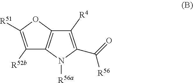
C1([R52b])=C([R51])OC2=C1N([R56a])C(C([R56])=O)=C2[R4]
